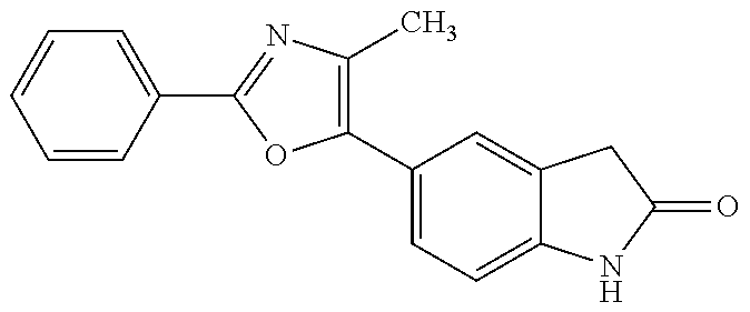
C1(C2=CC=C3C(=C2)CC(=O)N3)=C(C)N=C(C2=CC=CC=C2)O1
